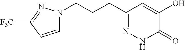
C(CCC1=NNC(=O)C(O)=C1)N1C=CC([F3C])=N1
